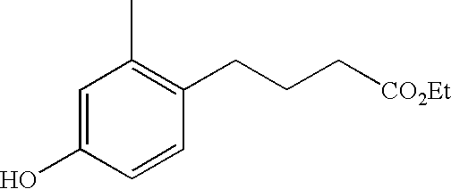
C1=C(O)C=CC(CCC[CO2Et])=C1C
